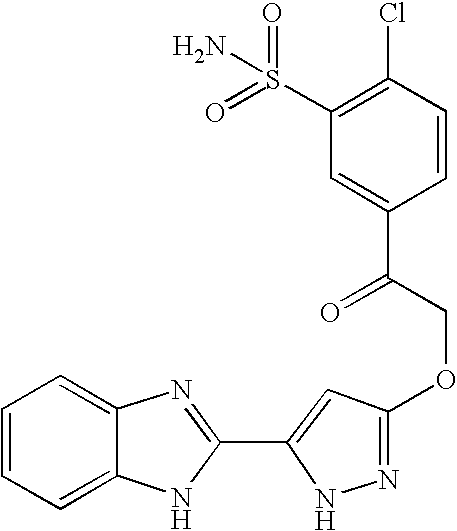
C1=C2C(=CC=C1)N=C(C1=CC(OCC(C3=CC(S(=O)(=O)N)=C(Cl)C=C3)=O)=NN1)N2
